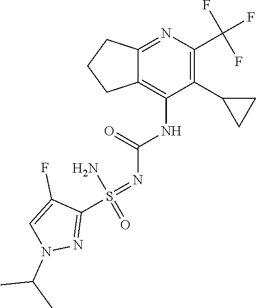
N1(C(C)C)N=C(S(=NC(=O)NC2=C3CCCC3=NC(C(F)(F)F)=C2C2CC2)(=O)N)C(F)=C1
